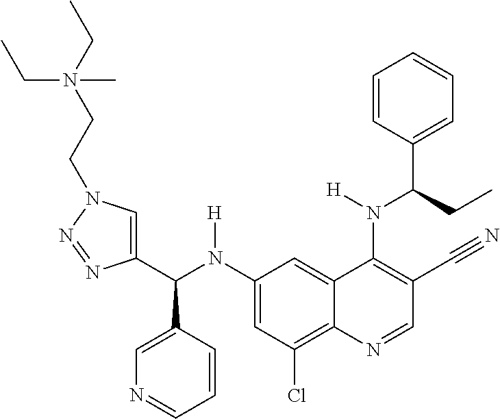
C1(N(C(C2=CN(CCN(CC)(CC)C)N=N2)C2=CN=CC=C2)[H])=CC(Cl)=C2C(=C1)C(N(C(C1=CC=CC=C1)CC)[H])=C(C#N)C=N2
